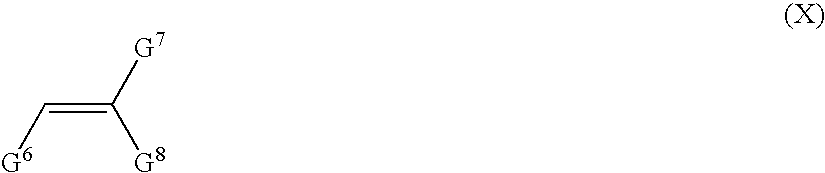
C(=C([G7])[G8])[G6]
